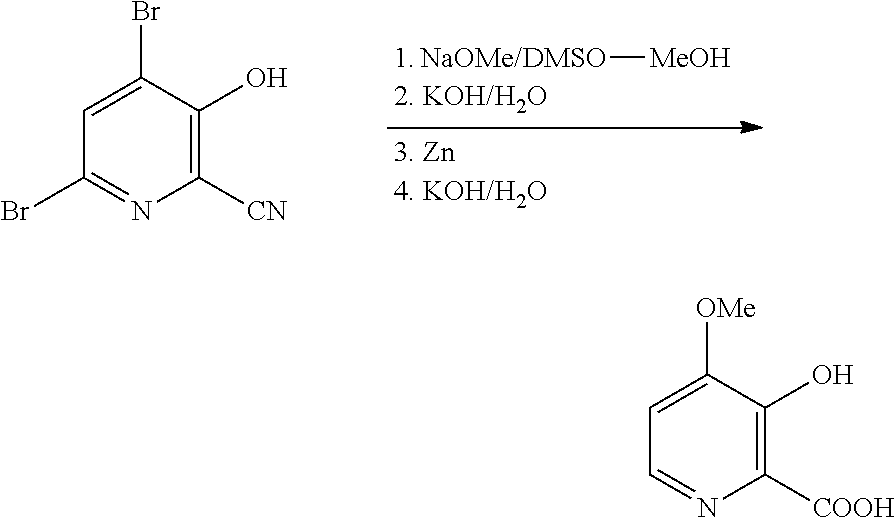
[NaOMe/DMSO][MeOH].C1([CN])=C(O)C(Br)=CC(Br)=N1.C1([COOH])=C(O)C([OMe])=CC=N1
